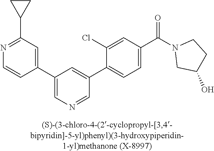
C1(C2=CN=CC(C3=CC=C(C(=O)N4CC(O)CC4)C=C3Cl)=C2)=CC(C2CC2)=NC=C1
